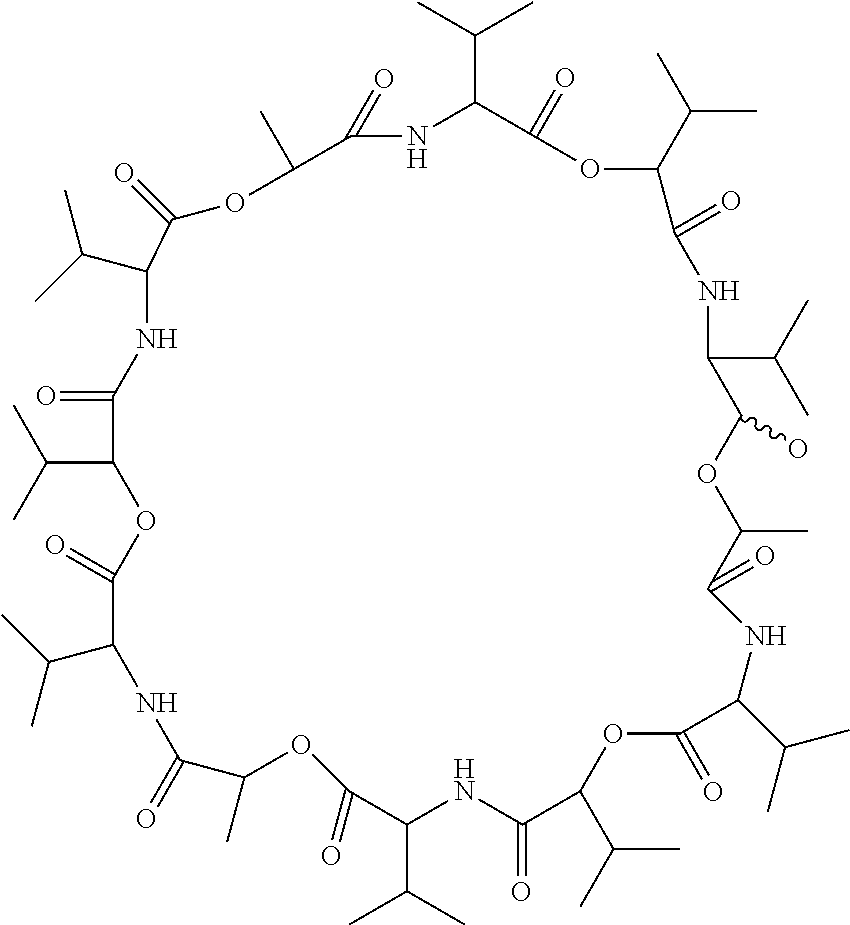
C1(C(C)C)NC(=O)C(C(C)C)OC(=O)C(C(C)C)NC(=O)C(C)OC(=O)C(C(C)C)NC(=O)C(C(C)C)OC(=O)C(C(C)C)NC(=O)C(C)OC(O)C(C(C)C)NC(=O)C(C(C)C)OC(=O)C(C(C)C)NC(=O)C(C)OC1=O
